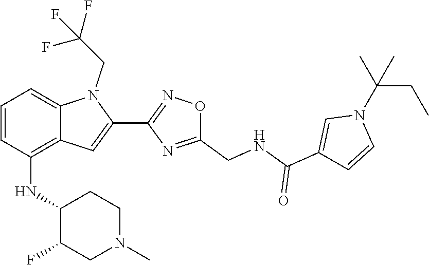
C(N1C=CC(C(=O)NCC2=NC(C3=CC4=C(NC5C(F)CN(C)CC5)C=CC=C4N3CC(F)(F)F)=NO2)=C1)(CC)(C)C
